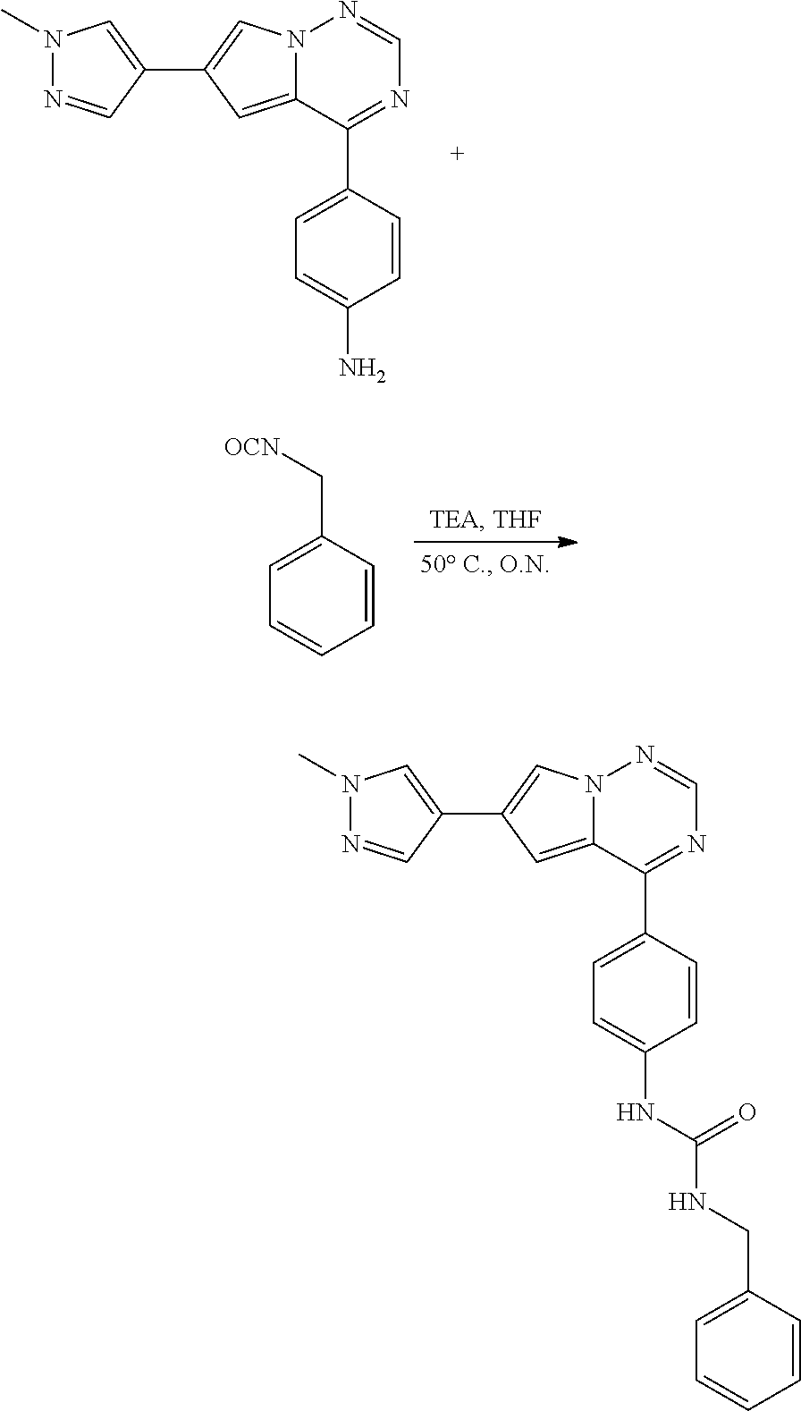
N1(C)N=CC(C2=CN3C(=C2)C(C2=CC=C(N)C=C2)=NC=N3)=C1.C1=CC=CC(C[OCN])=C1.N1(C)N=CC(C2=CN3C(=C2)C(C2=CC=C(NC(NCC4=CC=CC=C4)=O)C=C2)=NC=N3)=C1
